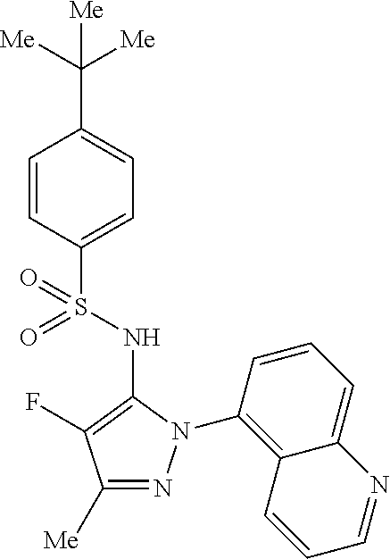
C1(C([Me])([Me])[Me])=CC=C(S(=O)(=O)NC2=C(F)C([Me])=NN2C2=C3C(=CC=C2)N=CC=C3)C=C1
